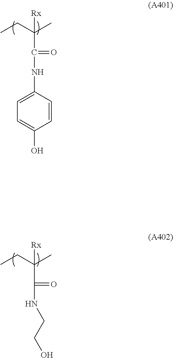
C(C(CC)(C)[Rx])(NC1=CC=C(O)C=C1)=O.C(C(CC)(C)[Rx])(NCCO)=O
